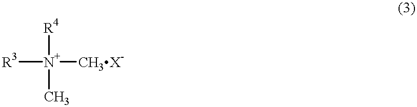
[R3][N+]([R4])(C)[CH3X-]
